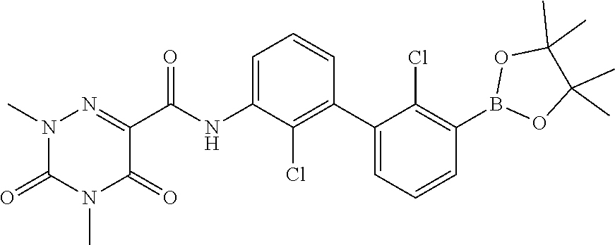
O1B(C2=C(Cl)C(C3=C(Cl)C(NC(C4=NN(C)C(=O)N(C)C4=O)=O)=CC=C3)=CC=C2)OC(C)(C)C1(C)C
